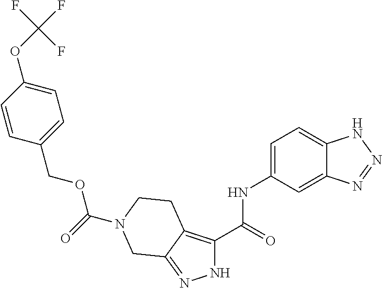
C(=O)(OCC1=CC=C(OC(F)(F)F)C=C1)N1CCC2=C(C(=O)NC3=CC=C4C(=C3)N=NN4)NN=C2C1
